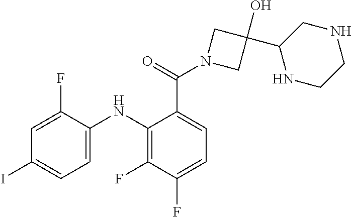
C1=C(NC2=C(F)C(F)=CC=C2C(N2CC(O)(C3NCCNC3)C2)=O)C(F)=CC(I)=C1
